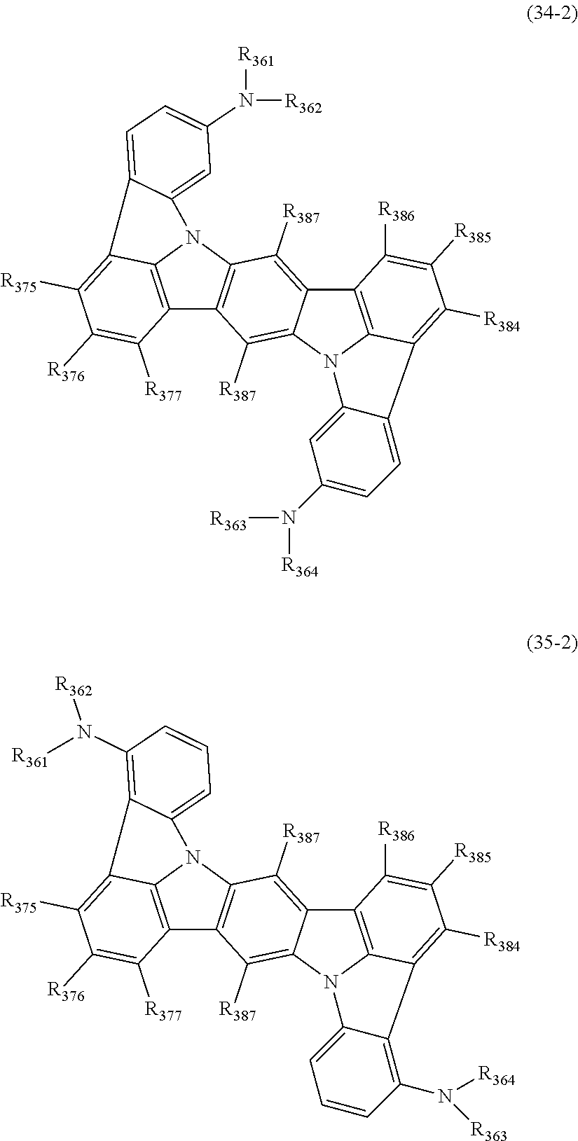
C12=C3N(C4=C1C([R387])=C1C(=C4[R387])C4=C5N1C1=CC(N([R364])[R363])=CC=C1C5=C([R384])C([R385])=C4[R386])C1=CC(N([R361])[R362])=CC=C1C3=C([R375])C([R376])=C2[R377].C12=C3N(C4=C1C([R387])=C1C(=C4[R387])C4=C5N1C1=CC=CC(N([R364])[R363])=C1C5=C([R384])C([R385])=C4[R386])C1=CC=CC(N([R361])[R362])=C1C3=C([R375])C([R376])=C2[R377]
